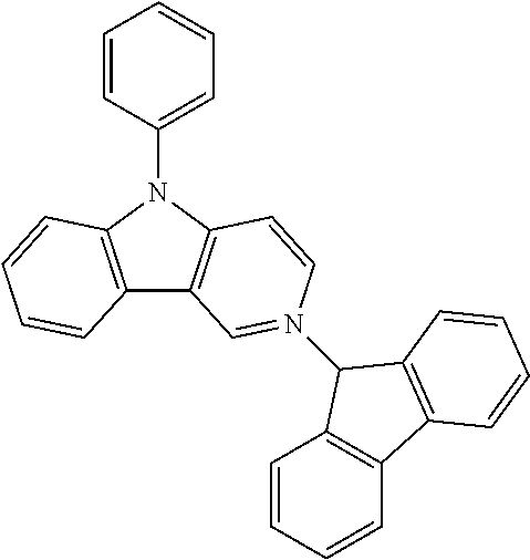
C1=CC(N2C3=C(C4=C2C=CN(C2C5=C(C=CC=C5)C5=C2C=CC=C5)=C4)C=CC=C3)=CC=C1
